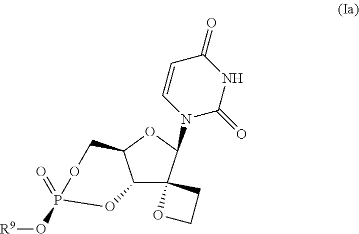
C12C3(C(N4C(=O)NC(=O)C=C4)OC1COP(=O)(O[R9])O2)OCC3
